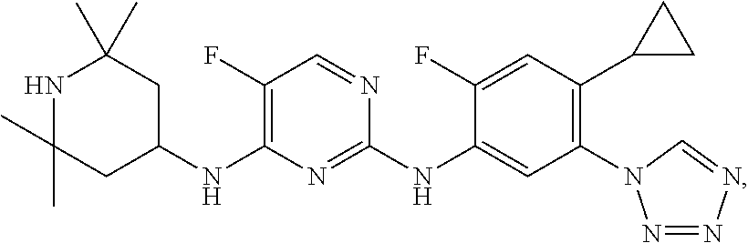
C1(NC2=CC(N3N=NN=C3)=C(C3CC3)C=C2F)=NC(NC2CC(C)(C)NC(C)(C)C2)=C(F)C=N1
